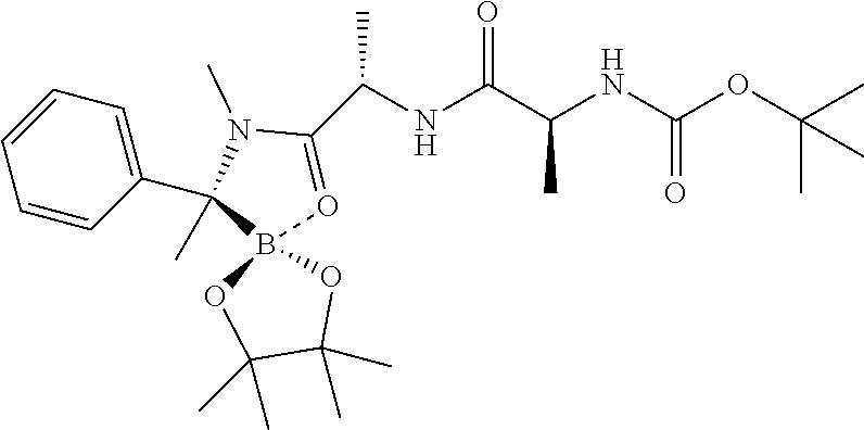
C1=CC(C2(C)N(C)C(C(NC(C(NC(OC(C)(C)C)=O)C)=O)C)=OB23OC(C)(C)C(C)(C)O3)=CC=C1
